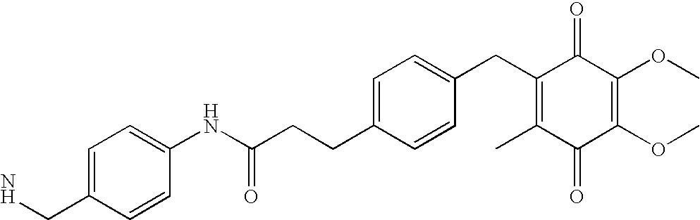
C1(=O)C(C)=C(CC2=CC=C(CCC(=O)NC3=CC=C(CN)C=C3)C=C2)C(=O)C(OC)=C1OC
